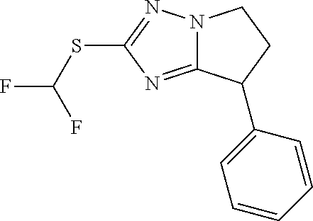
S(C1=NN2C(=N1)C(C1=CC=CC=C1)CC2)C(F)F
